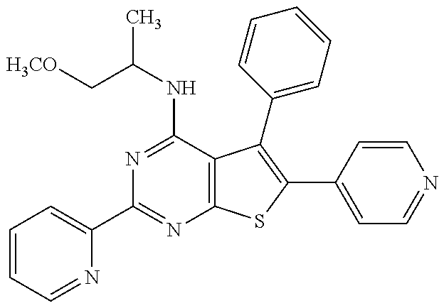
C1(C2=CC=CC=N2)=NC2=C(C(NC(C[H3CO])C)=N1)C(C1=CC=CC=C1)=C(C1=CC=NC=C1)S2
